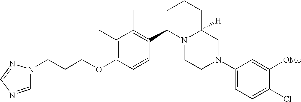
C1(C)=C(OCCCN2C=NC=N2)C=CC(C2N3C([H])(CCC2)CN(C2=CC=C(Cl)C([OMe])=C2)CC3)=C1C
